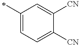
C1(C)=CC=C([CN])C([CN])=C1
